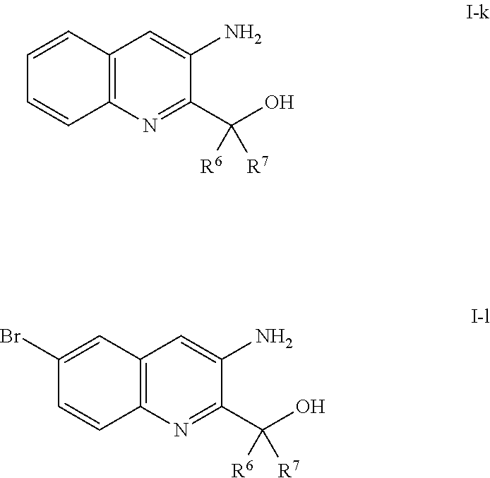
NC1=CC2=C(N=C1C(O)([R6])[R7])C=CC=C2.NC1=CC2=C(N=C1C(O)([R6])[R7])C=CC(Br)=C2
